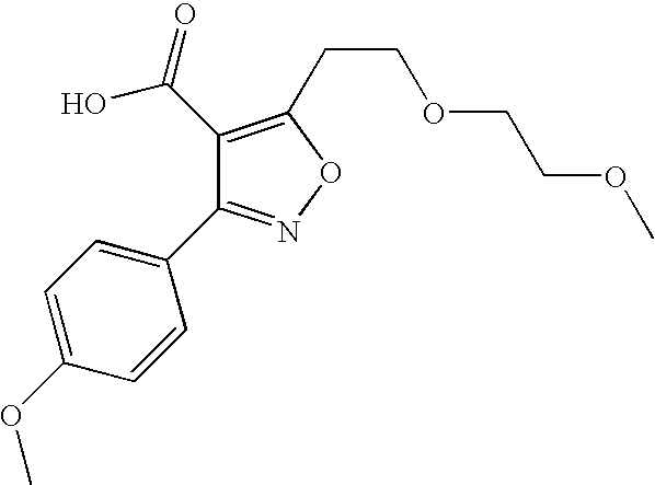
C1=CC(C2=NOC(CCOCCOC)=C2C(O)=O)=CC=C1OC
